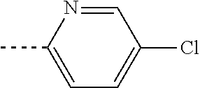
CC1=CC=C(Cl)C=N1
